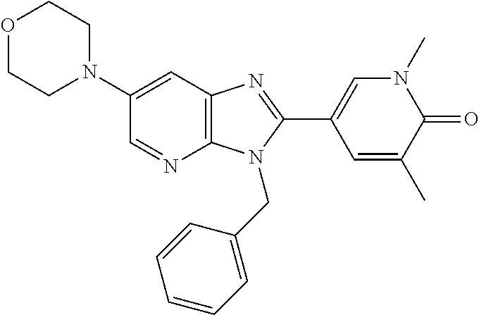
C12=C(C=C(N3CCOCC3)C=N1)N=C(C1=CN(C)C(=O)C(C)=C1)N2CC1=CC=CC=C1
